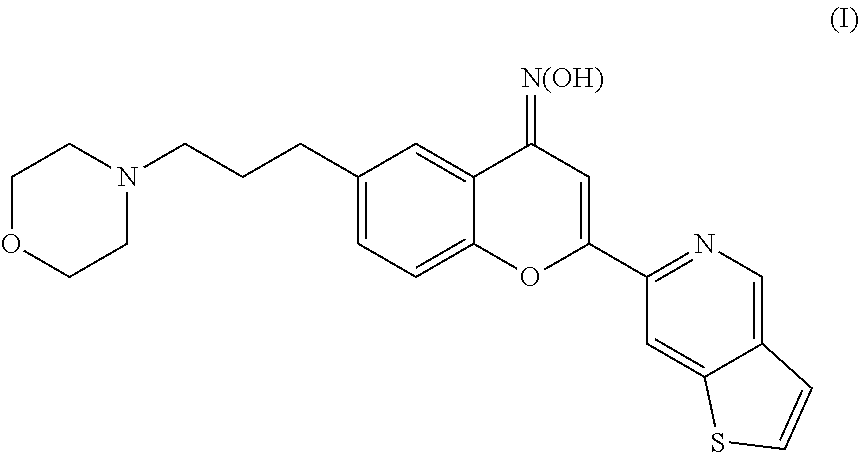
C1OCCN(CCCC2=CC=C3C(=C2)C(=[N(OH)])C=C(C2=NC=C4C(=C2)SC=C4)O3)C1
